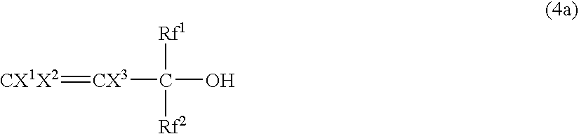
[CX1X2]=[CX3]C(O)([Rf1])[Rf2]
